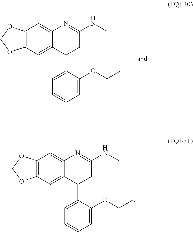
C12=C(C=C3C(=C1)N=C(NC)CC3C1=CC=CC=C1OCC)OCO2.C12=C(C=C3C(=C1)N=C(NC)CC3C1=CC=CC=C1OCC)OCO2
